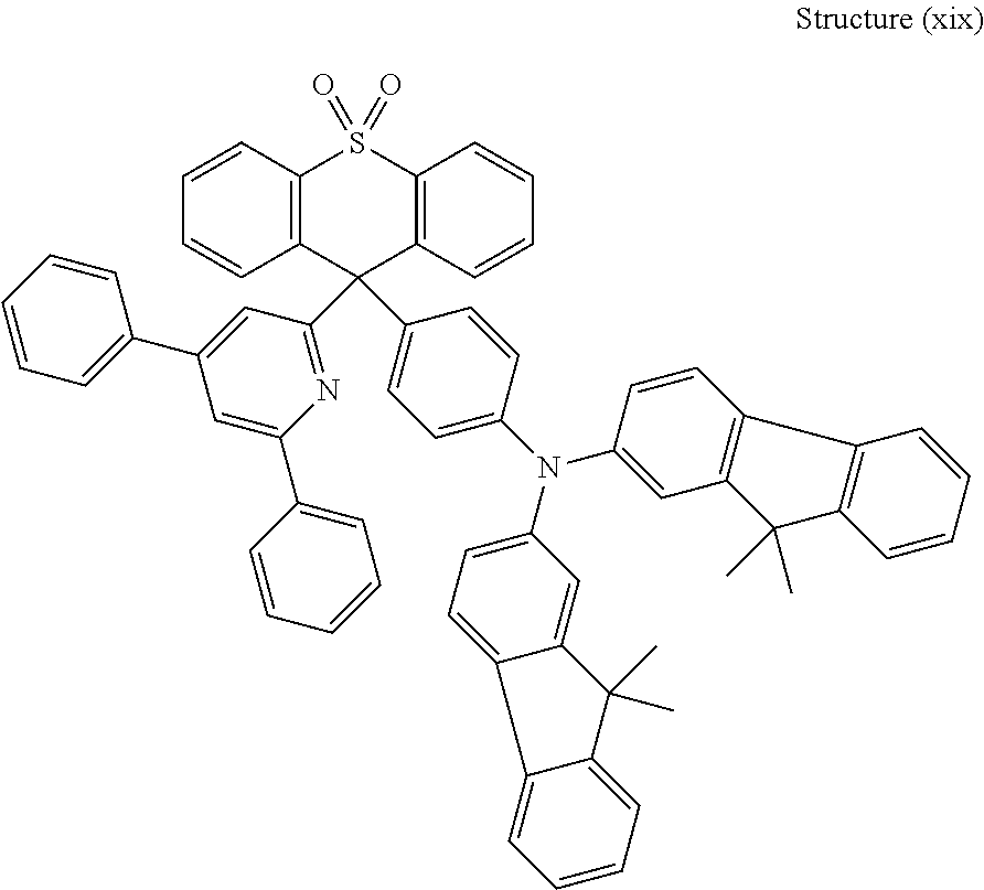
C12=C(C=CC=C1)S(=O)(=O)C1=C(C2(C2=NC(C3=CC=CC=C3)=CC(C3=CC=CC=C3)=C2)C2=CC=C(N(C3=CC=C4C(=C3)C(C)(C)C3=CC=CC=C43)C3=CC4=C(C=C3)C3=C(C4(C)C)C=CC=C3)C=C2)C=CC=C1
